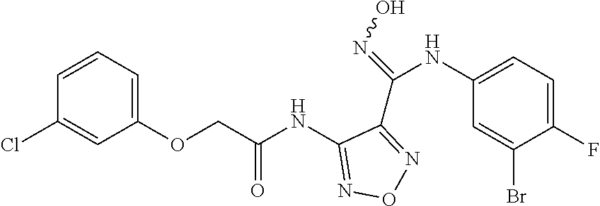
C1(NC(COC2=CC=CC(Cl)=C2)=O)=NON=C1C(=NO)NC1=CC=C(F)C(Br)=C1
